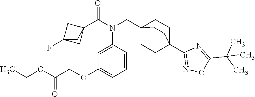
C1=C(N(CC23CCC(C4=NOC(C(C)(C)C)=N4)(CC2)CC3)C(C23CC(F)(C2)C3)=O)C=CC=C1OCC(=O)OCC
